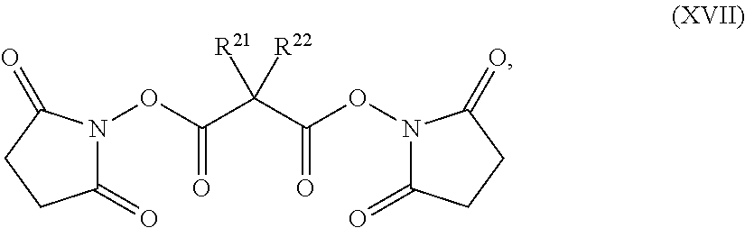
C1(=O)N(OC(C(C(ON2C(=O)CCC2=O)=O)([R21])[R22])=O)C(=O)CC1
